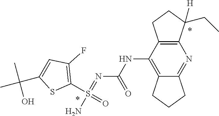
N(=S(=O)(N)C1=C(F)C=C(C(C)(C)O)S1)C(NC1=C2CCCC2=NC2=C1CCC2([H])CC)=O
